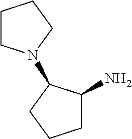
C1C(N)C(N2CCCC2)CC1
